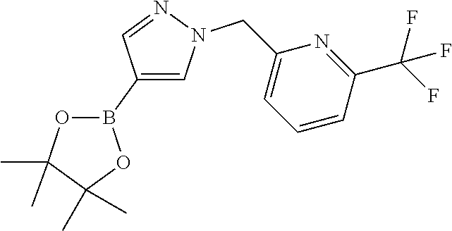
C1(B2OC(C)(C)C(C)(C)O2)=CN(CC2=CC=CC(C(F)(F)F)=N2)N=C1
